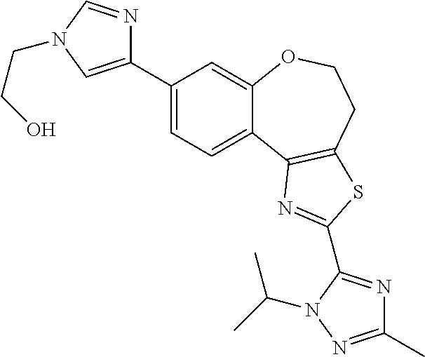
C1(C2=CN(CCO)C=N2)=CC=C2C(=C1)OCCC1=C2N=C(C2=NC(C)=NN2C(C)C)S1
